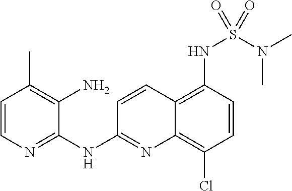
C1=CN=C(NC2=NC3=C(Cl)C=CC(NS(N(C)C)(=O)=O)=C3C=C2)C(N)=C1C
